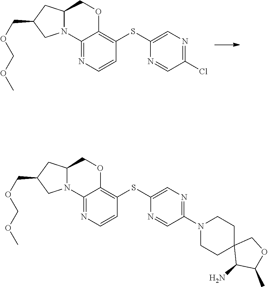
C12=NC=CC(SC3=CN=C(Cl)C=N3)=C1OCC1N2CC(COCOC)C1.C12=NC=CC(SC3=CN=C(N4CCC5(CC4)C(N)C(C)OC5)C=N3)=C1OCC1N2CC(COCOC)C1
